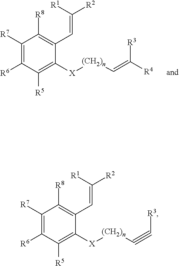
C1([R7])=C([R6])C([R5])=C([X][(CH2)n]C=C([R4])[R3])C(C=C([R2])[R1])=C1[R8].C1([R7])=C([R6])C([R5])=C([X][(CH2)n]C#C[R3])C(C=C([R2])[R1])=C1[R8]
